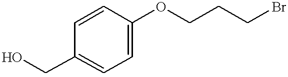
OCC1=CC=C(OCCCBr)C=C1
